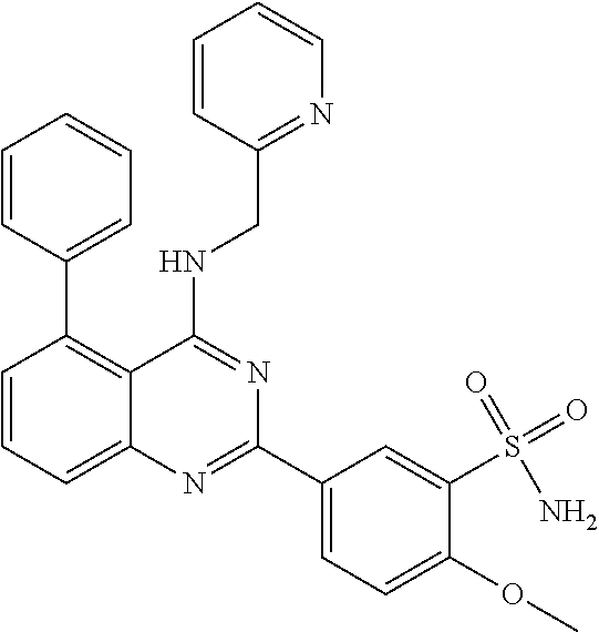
C1=CC(C2=C3C(=CC=C2)N=C(C2=CC=C(OC)C(S(=O)(=O)N)=C2)N=C3NCC2=NC=CC=C2)=CC=C1
